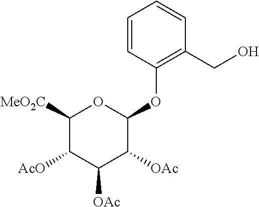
C1=CC(OC2OC([MeO2C])C([AcO])C([OAc])C2[OAc])=C(CO)C=C1
